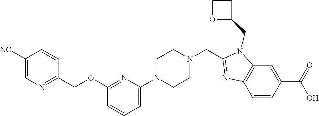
C12=C(C=C(C(=O)O)C=C1)N(CC1CCO1)C(CN1CCN(C3=CC=CC(OCC4=NC=C([NC])C=C4)=N3)CC1)=N2
